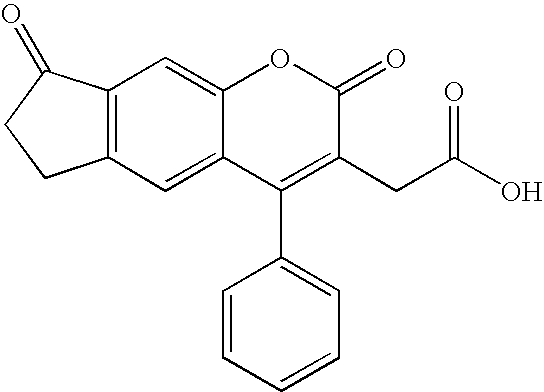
C12=C(C=C3C(=C1)OC(=O)C(CC(O)=O)=C3C1=CC=CC=C1)CCC2=O
